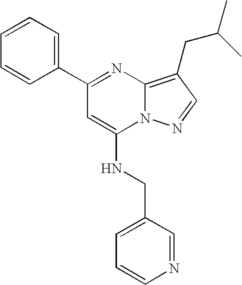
C1=CC=C(C2=NC3=C(CC(C)C)C=NN3C(NCC3=CC=CN=C3)=C2)C=C1
